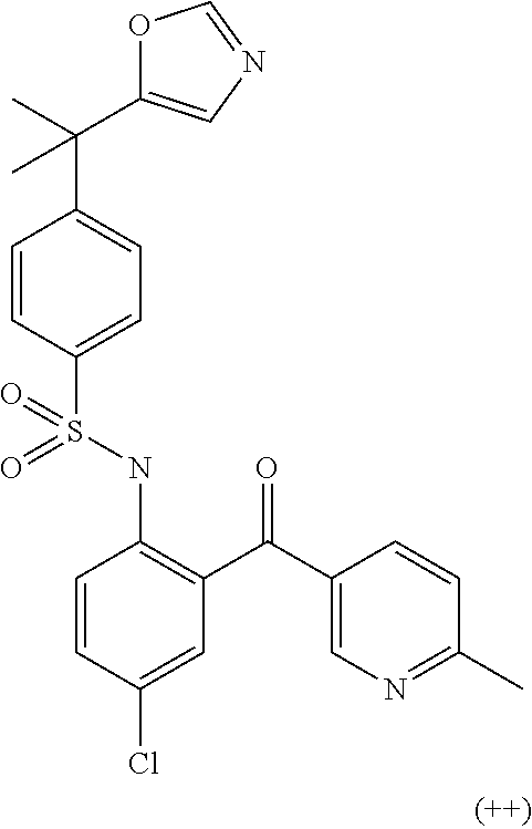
C1=CC(S(NC2=C(C(C3=CN=C(C)C=C3)=O)C=C(Cl)C=C2)(=O)=O)=CC=C1C(C1=CN=CO1)(C)C
